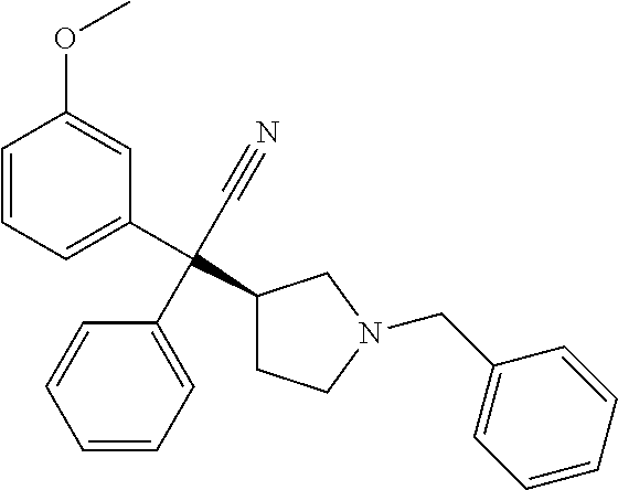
C1=CC=C(C(C2=CC=CC=C2)(C2CCN(CC3=CC=CC=C3)C2)C#N)C=C1OC
